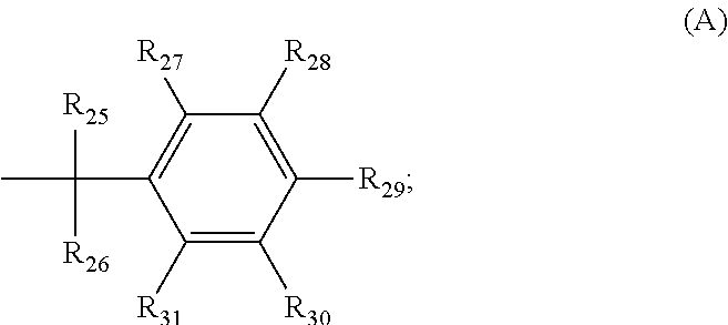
C1([R31])=C([R30])C([R29])=C([R28])C([R27])=C1C(C)([R25])[R26]
